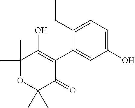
C1(C)(C)OC(C)(C)C(=O)C(C2=CC(O)=CC=C2CC)=C1O
